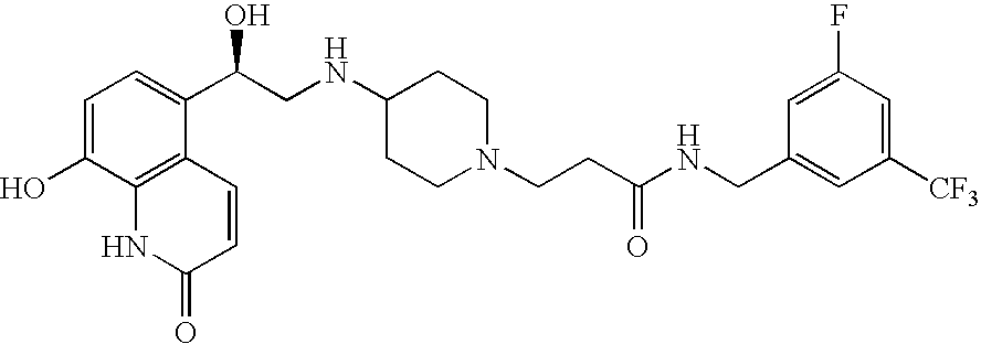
C1=C(O)C2=C(C(C(CNC3CCN(CCC(NCC4=CC([CF3])=CC(F)=C4)=O)CC3)O)=C1)C=CC(=O)N2
